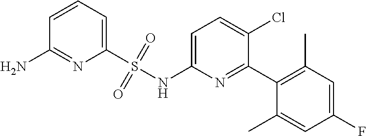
C1=CC=C(S(NC2=CC=C(Cl)C(C3=C(C)C=C(F)C=C3C)=N2)(=O)=O)N=C1N
